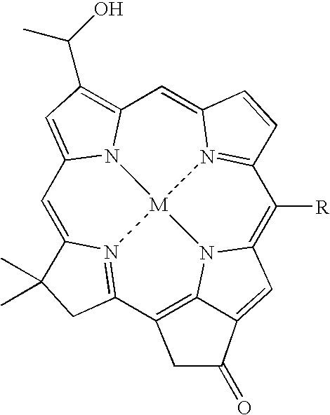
C1=C2N3=C(C4=C5N6C(=C([R])C7=N8C(=CC9=C(C(O)C)C=C1N9[M]863)C=C7)C=C5C(=O)C4)CC2(C)C
